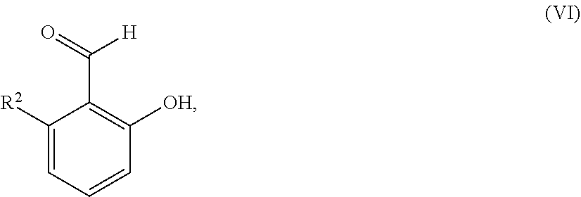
C1([R2])=CC=CC([OH])=C1C(=O)[H]
